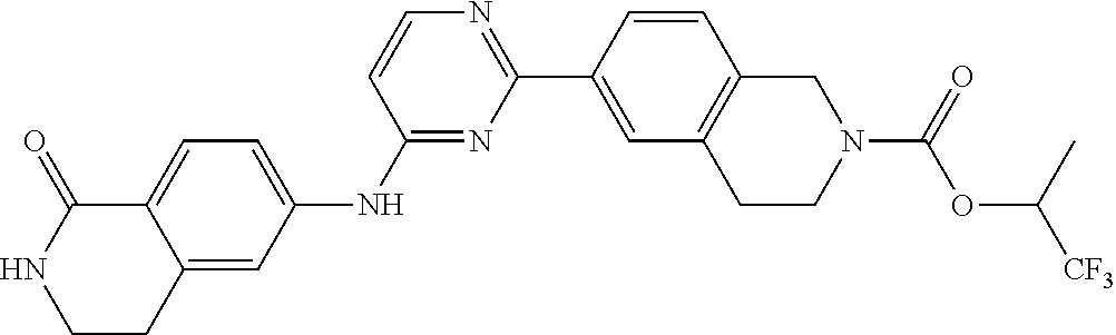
C1(NC2=CC=C3C(=C2)CCNC3=O)=NC(C2=CC3=C(C=C2)CN(C(OC(C)[CF3])=O)CC3)=NC=C1
